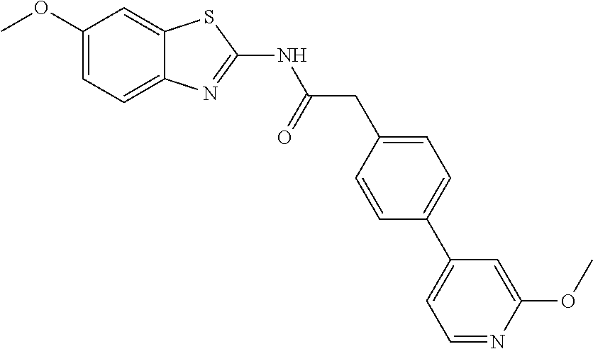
C1(OC)=CC=C2C(=C1)SC(NC(CC1=CC=C(C3=CC=NC(OC)=C3)C=C1)=O)=N2
